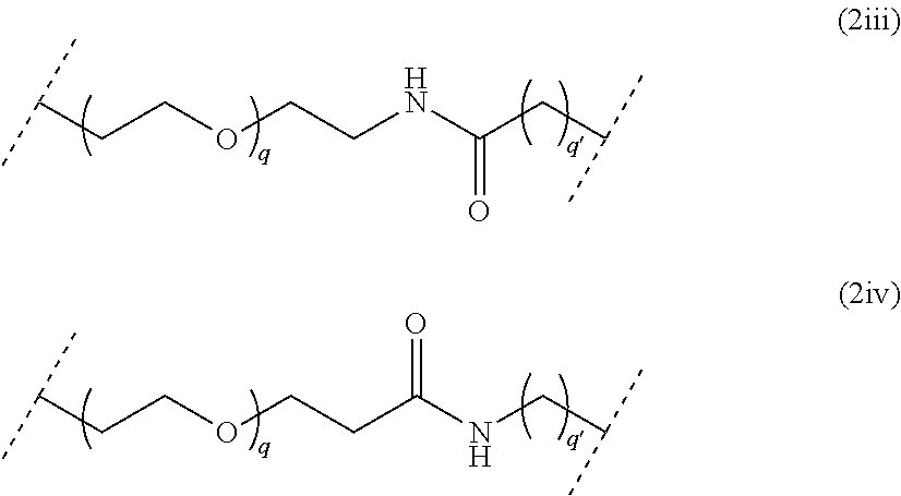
C(NC(CC(C)C)=O)COCCC(C)C.C(C(NCC(C)C)=O)COCCC(C)C
